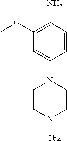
C1(OC)=C(N)C=CC(N2CCN([Cbz])CC2)=C1
